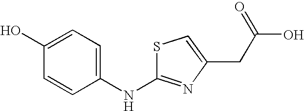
C1=CC(NC2=NC(CC(O)=O)=CS2)=CC=C1O
